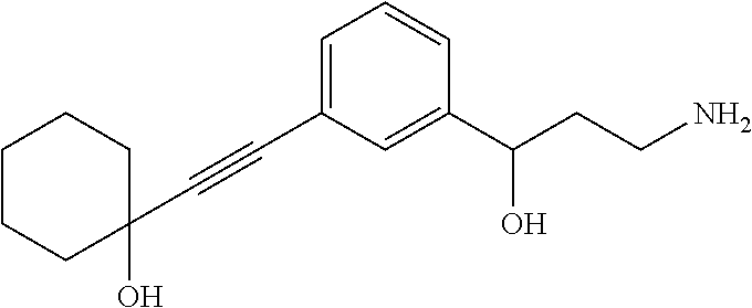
C1(C#CC2=CC=CC(C(CCN)O)=C2)(O)CCCCC1
